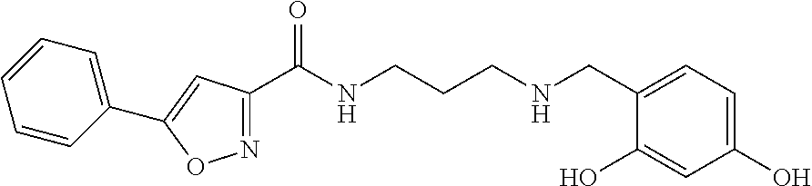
N1=C(C(NCCCNCC2=CC=C(O)C=C2O)=O)C=C(C2=CC=CC=C2)O1
